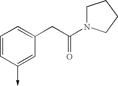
C1=CC(->C)=CC(CC(=O)N2CCCC2)=C1
